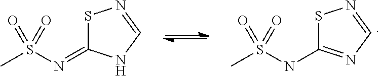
S1C(=NS(C)(=O)=O)NC=N1.S1C(NS(C)(=O)=O)=NC=N1
